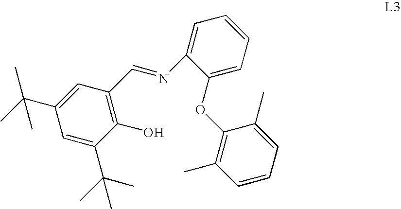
C1(C(C)(C)C)=CC(C=NC2=CC=CC=C2OC2=C(C)C=CC=C2C)=C(O)C(C(C)(C)C)=C1
